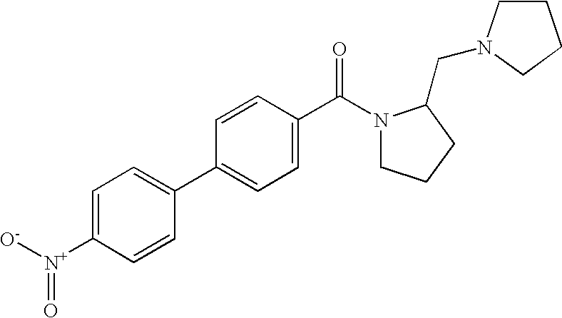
C1=C([N+]([O-])=O)C=CC(C2=CC=C(C(N3CCCC3CN3CCCC3)=O)C=C2)=C1
